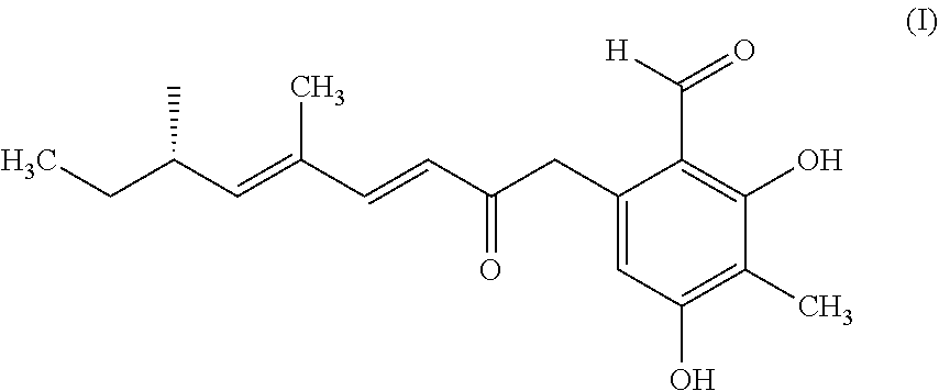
C1(CC(C=CC(=CC(CC)C)C)=O)=CC(O)=C(C)C(O)=C1C([H])=O
